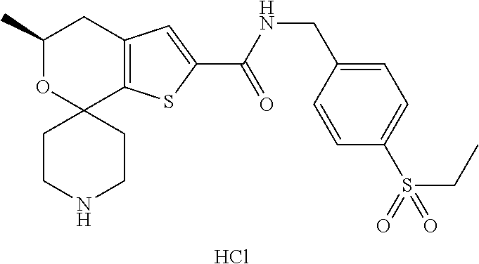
C1C(C)OC2(C3=C1C=C(C(NCC1=CC=C(S(CC)(=O)=O)C=C1)=O)S3)CCNCC2.Cl
